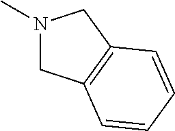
N1(C)CC2=C(C1)C=CC=C2
